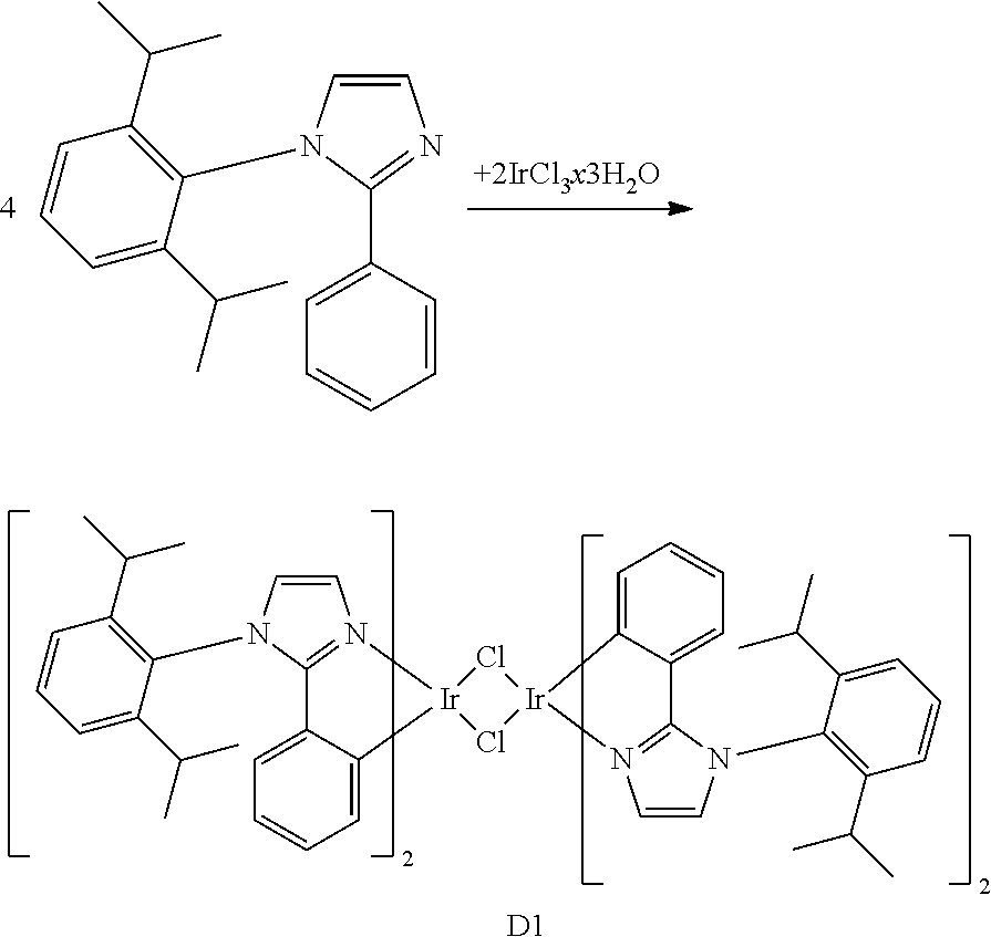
C1=C(C(C)C)C(N2C=CN=C2C2=CC=CC=C2)=C(C(C)C)C=C1.C1=C(C(C)C)C(N2C=CN3=C2C2=CC=CC=C2[Ir]32Cl[Ir]3(N4=C(N(C5=C(C(C)C)C=CC=C5C(C)C)C=C4)C4=CC=CC=C43)Cl2)=C(C(C)C)C=C1.[D1]
